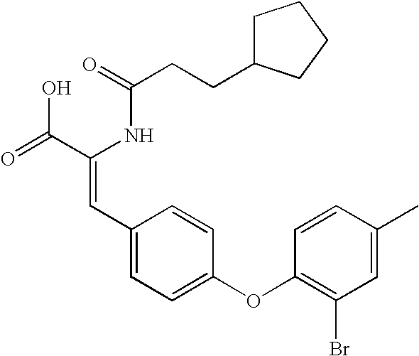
C(=O)(NC(C(=O)O)=CC1=CC=C(OC2=C(Br)C=C(C)C=C2)C=C1)CCC1CCCC1
